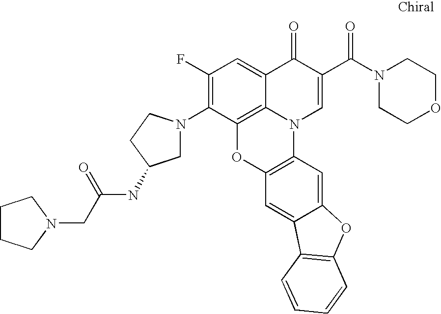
C1(F)=C(N2CC(NC(CN3CCCC3)=O)CC2)C2=C3C(=C1)C(=O)C(C(N1CCOCC1)=O)=CN3C1=C(O2)C=C2C(=C1)OC1=C2C=CC=C1
